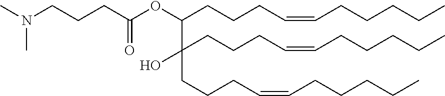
C(CCCC=CCCCCC)(C(CCCC=CCCCCC)(CCCC=CCCCCC)O)OC(CCCN(C)C)=O
